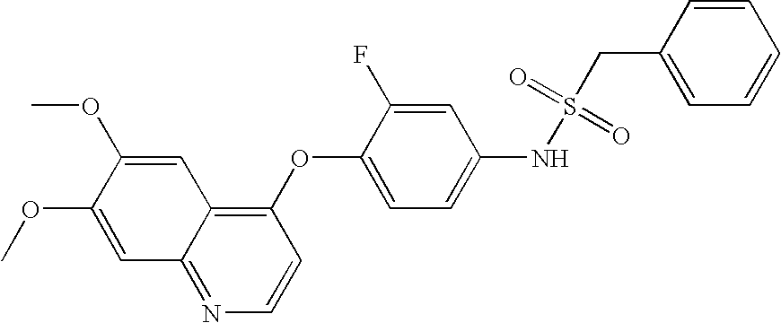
C1(OC2=CC=C(NS(=O)(CC3=CC=CC=C3)=O)C=C2F)=C2C(=NC=C1)C=C(OC)C(OC)=C2
